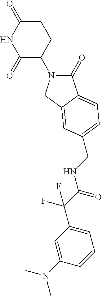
C1(=O)N(C2CCC(=O)NC2=O)CC2=CC(CNC(C(F)(F)C3=CC=CC(N(C)C)=C3)=O)=CC=C12
